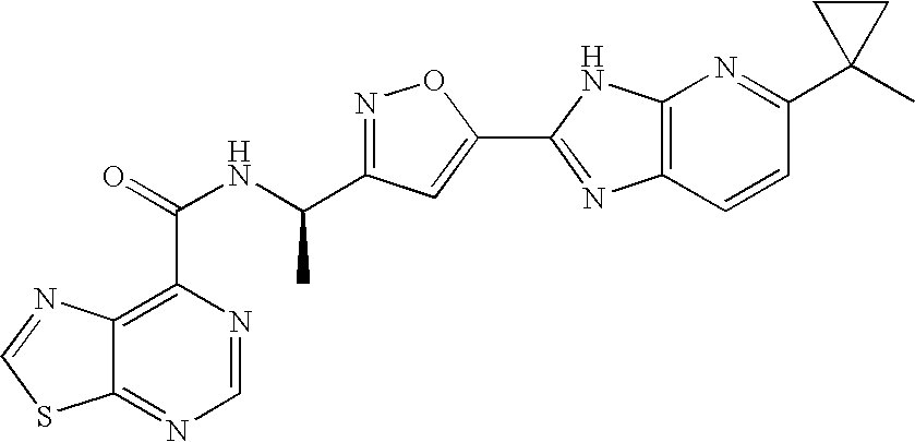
C12=NC=NC(C(=O)NC(C3=NOC(C4=NC5=C(N4)N=C(C4(C)CC4)C=C5)=C3)C)=C1N=CS2
